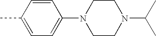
C1=C(C)C=CC(N2CCN(C(C)C)CC2)=C1
